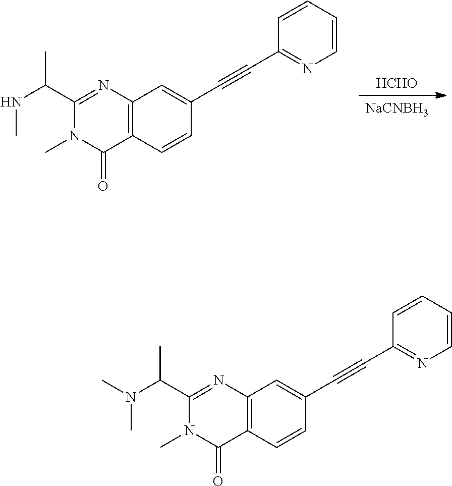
C1(C#CC2=CC3=C(C(=O)N(C)C(C(N(C)C)C)=N3)C=C2)=NC=CC=C1.[HCHO].[NaCNBH3].C1(C#CC2=CC3=C(C(=O)N(C)C(C(NC)C)=N3)C=C2)=NC=CC=C1
